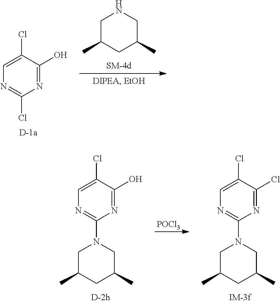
C1=C(Cl)C(O)=NC(Cl)=N1.C1C(C)CC(C)CN1.[POCl3].C1=C(Cl)C(O)=NC(N2CC(C)CC(C)C2)=N1.C1=C(Cl)C(Cl)=NC(N2CC(C)CC(C)C2)=N1
